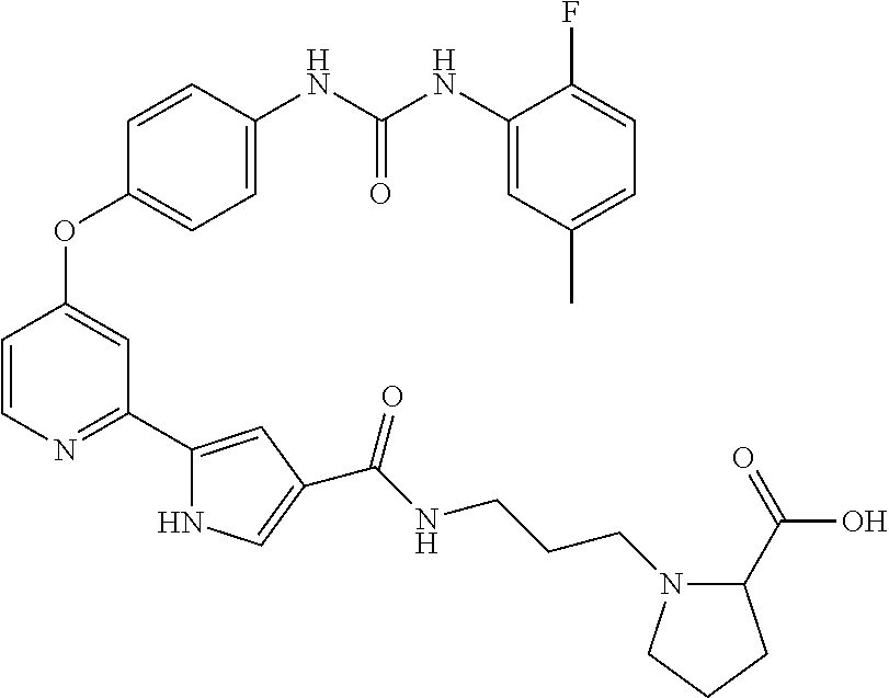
O(C1=CC(C2=CC(C(=O)NCCCN3C(C(=O)O)CCC3)=CN2)=NC=C1)C1=CC=C(NC(NC2=CC(C)=CC=C2F)=O)C=C1
